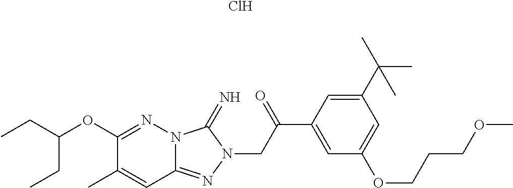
C12=NN(CC(C3=CC(OCCCOC)=CC(C(C)(C)C)=C3)=O)C(=N)N1N=C(OC(CC)CC)C(C)=C2.Cl
